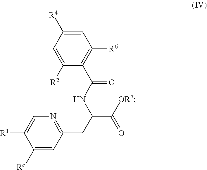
C1([Rc])=CC(CC(C(=O)[OR7])NC(C2=C([R6])C=C([R4])C=C2[R2])=O)=NC=C1[R1]
